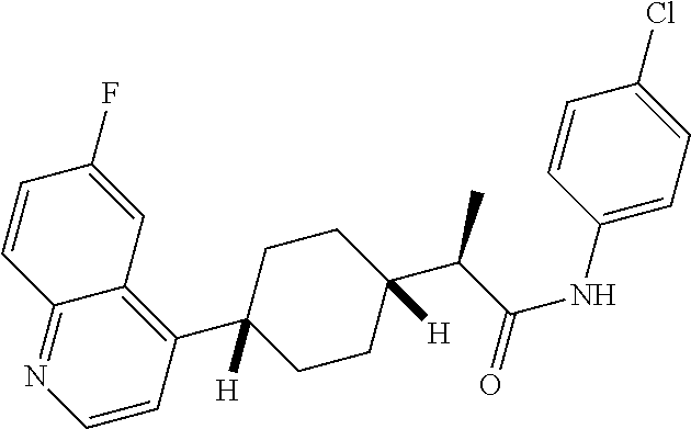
C12=NC=CC(C3([H])CCC(C(C(NC4=CC=C(Cl)C=C4)=O)C)([H])CC3)=C1C=C(F)C=C2
